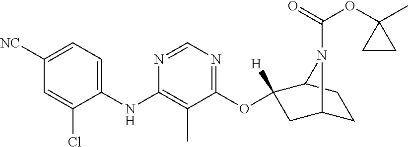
C1(NC2=C(C)C(OC3([H])CC4CCC3N4C(=O)OC3(C)CC3)=NC=N2)=CC=C([NC])C=C1Cl
